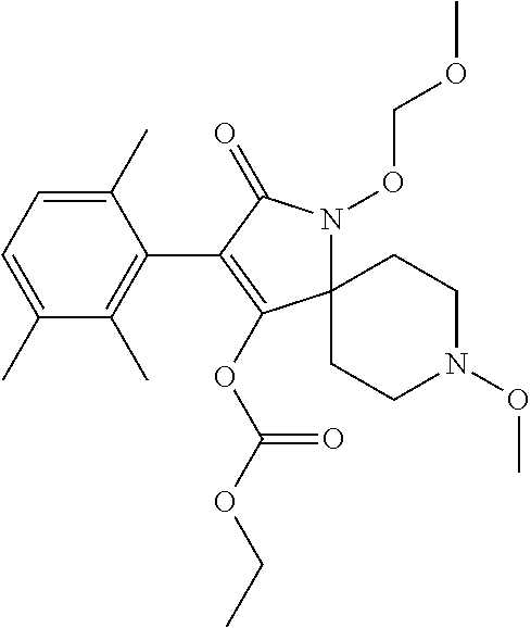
C12(N(OCOC)C(=O)C(C3=C(C)C(C)=CC=C3C)=C1OC(OCC)=O)CCN(OC)CC2
